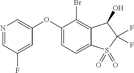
N1=CC(F)=CC(OC2=CC=C3C(=C2Br)C(O)C(F)(F)S3(=O)=O)=C1
